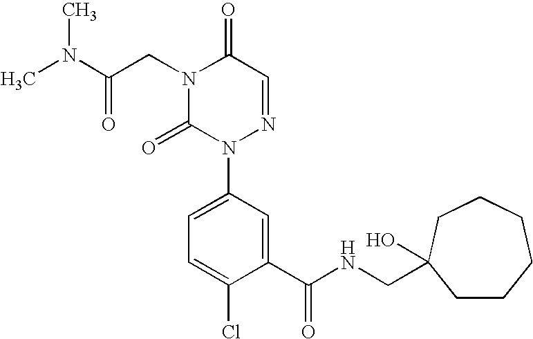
C1(C(NCC2(O)CCCCCC2)=O)=CC(N2N=CC(=O)N(CC(N(C)C)=O)C2=O)=CC=C1Cl
